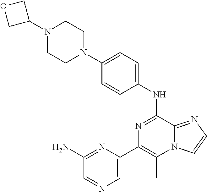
C1(NC2=NC(C3=CN=CC(N)=N3)=C(C)N3C2=NC=C3)=CC=C(N2CCN(C3COC3)CC2)C=C1
